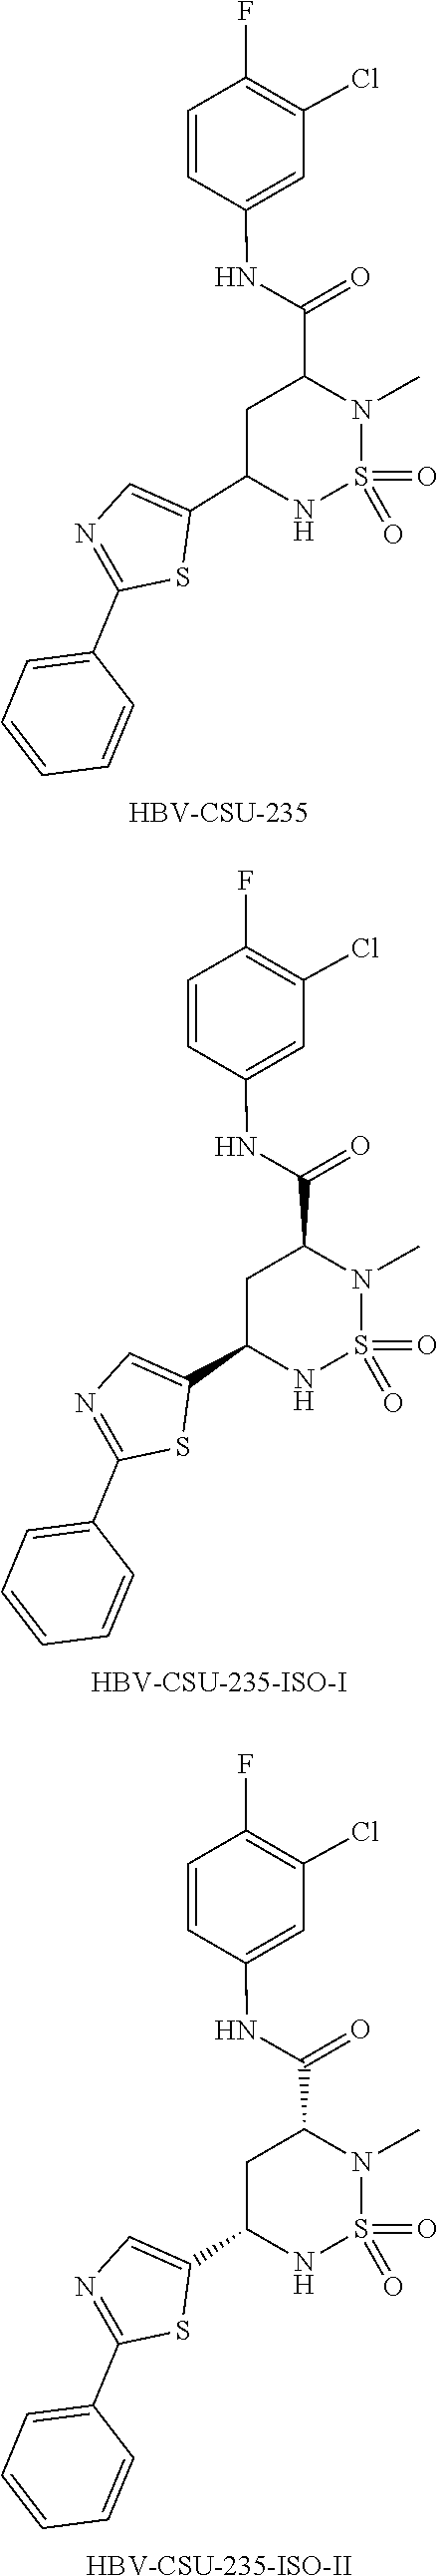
O=S1(=O)N(C)C(C(NC2=CC(Cl)=C(F)C=C2)=O)CC(C2=CN=C(C3=CC=CC=C3)S2)N1.[HBV-CSU-235].O=S1(=O)N(C)C(C(NC2=CC(Cl)=C(F)C=C2)=O)CC(C2=CN=C(C3=CC=CC=C3)S2)N1.[HBV-CSU-235-ISO-I].O=S1(=O)N(C)C(C(NC2=CC(Cl)=C(F)C=C2)=O)CC(C2=CN=C(C3=CC=CC=C3)S2)N1.[HBV-CSU-235-ISO-II]
